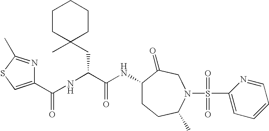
C(NC(C(NC1CCC(C)N(S(=O)(=O)C2=CC=CC=N2)CC1=O)=O)CC1(C)CCCCC1)(=O)C1=CSC(C)=N1
